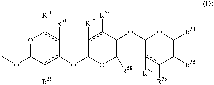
C1(Oc2c([R59])C(OC)Oc([R50])c-2[R51])c([R52])c([R53])C(OC2OC([R54])C([R55])c([R56])c2[R57])C([R58])O1
